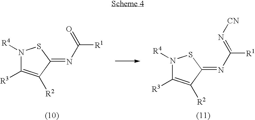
N1([R4])C([R3])=C([R2])C(=NC([R1])=O)S1.N1([R4])C([R3])=C([R2])C(=NC([R1])=N[CN])S1
